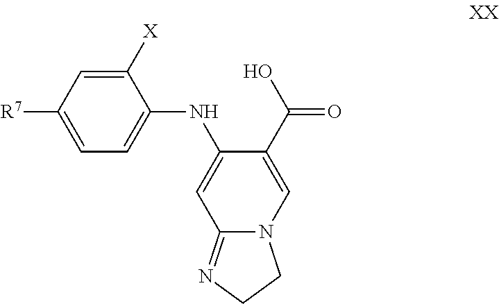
C1([X])=CC([R7])=CC=C1NC1=CC2=NCCN2C=C1C(O)=O
